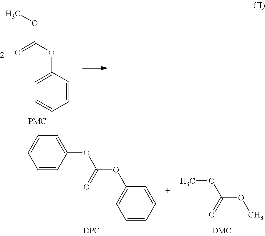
C1=C(OC(OC)=O)C=CC=C1.[PMC].C1(OC(OC2=CC=CC=C2)=O)=CC=CC=C1.[DPC].COC(OC)=O
